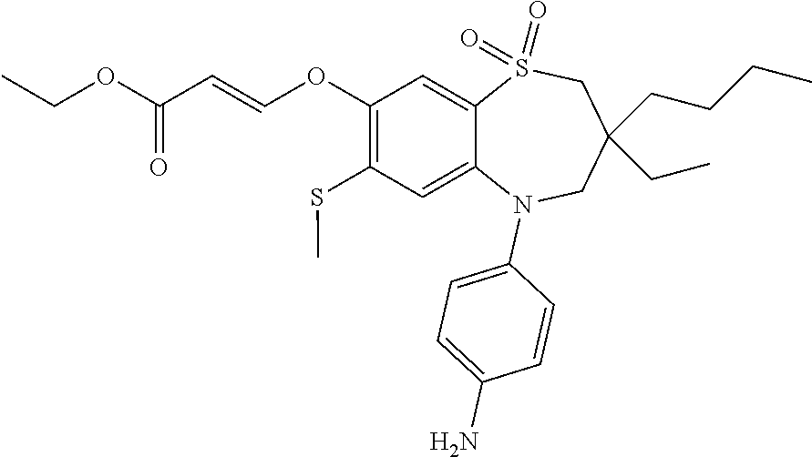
O(C(=O)C=COC1=C(SC)C=C2C(=C1)S(=O)(=O)CC(CC)(CCCC)CN2C1=CC=C(N)C=C1)CC
